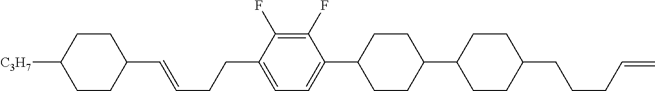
C1(C=CCCC2=CC=C(C3CCC(C4CCC(CCCC=C)CC4)CC3)C(F)=C2F)CCC([C3H7])CC1
